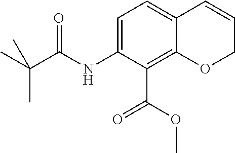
C1=C(NC(C(C)(C)C)=O)C(C(OC)=O)=C2C(=C1)C=CCO2
